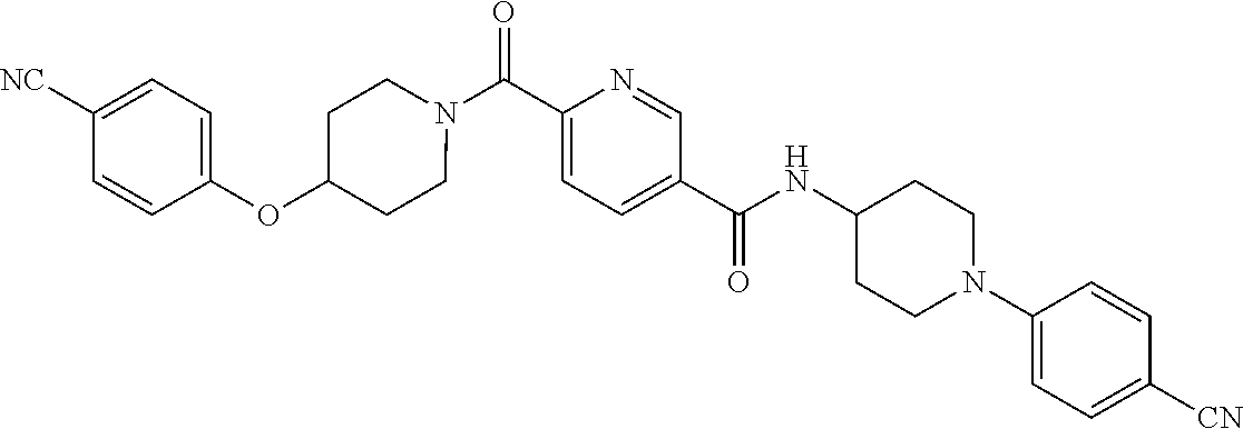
N(C(C1=CC=C(C(=O)N2CCC(OC3=CC=C([CN])C=C3)CC2)N=C1)=O)C1CCN(C2=CC=C([CN])C=C2)CC1
